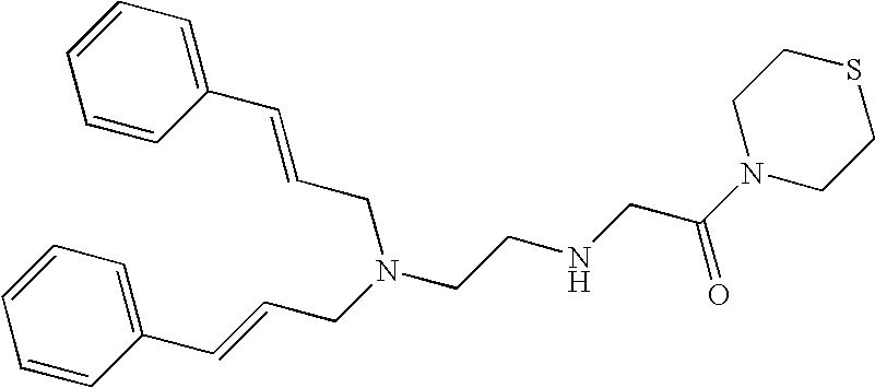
C(CN(CCNCC(N1CCSCC1)=O)CC=CC1=CC=CC=C1)=CC1=CC=CC=C1
